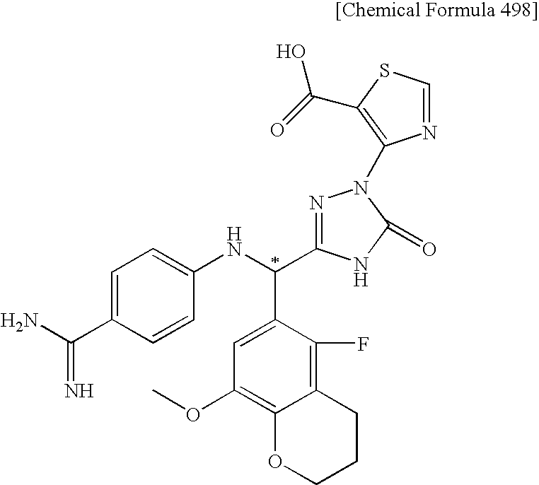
C1=C(C(N)=N)C=CC(NC(C2=CC(OC)=C3C(=C2F)CCCO3)C2=NN(C3=C(C(=O)O)SC=N3)C(=O)N2)=C1
